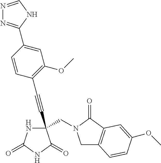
C(#CC1(CN2CC3=C(C2=O)C=C(OC)C=C3)NC(=O)NC1=O)C1=C(OC)C=C(C2=NN=CN2)C=C1
